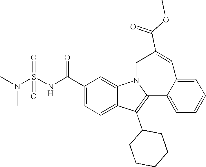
C1(C(NS(N(C)C)(=O)=O)=O)=CC=C2C(=C1)N1C(=C2C2CCCCC2)C2=CC=CC=C2C=C(C(OC)=O)C1
